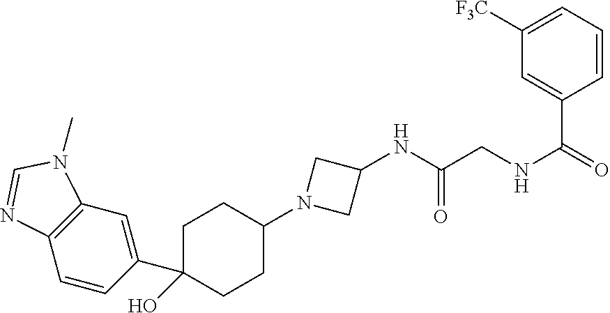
C1([F3C])=CC=CC(C(=O)NCC(NC2CN(C3CCC(C4=CC5=C(C=C4)N=CN5C)(O)CC3)C2)=O)=C1
